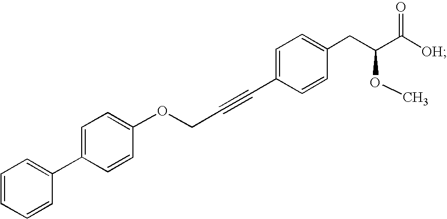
C(C1=CC=C(CC(C([OH])=O)OC)C=C1)#CCOC1=CC=C(C2=CC=CC=C2)C=C1
